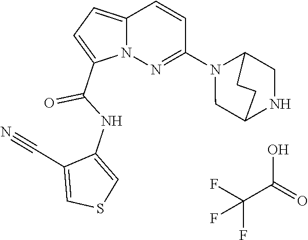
FC(F)(C(O)=O)F.N12C(=CC=C1C(NC1=CSC=C1C#N)=O)C=CC(N1CC3NCC1CC3)=N2
